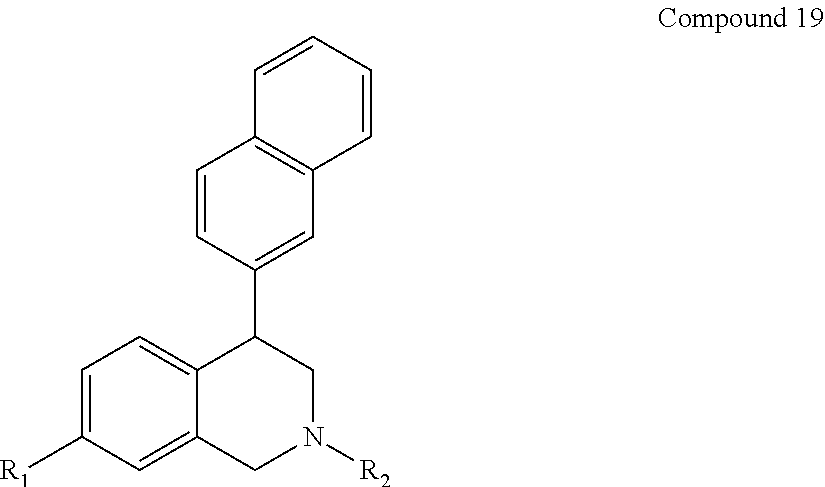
C1=CC(C2C3=CC=C([R1])C=C3CN([R2])C2)=CC2=C1C=CC=C2
